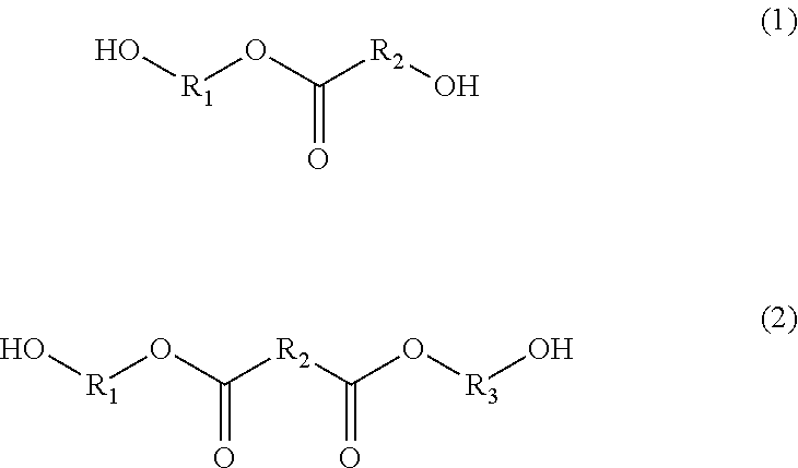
O(C(=O)[R2]O)[R1]O.O(C(=O)[R2]C(O[R3]O)=O)[R1]O
